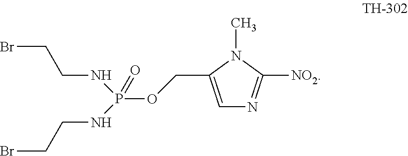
BrCCNP(NCCBr)(=O)OCC1=CN=C([NO2])N1C
